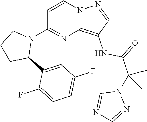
C1(N2CCCC2C2=CC(F)=CC=C2F)=NC2=C(NC(=O)C(N3C=NC=N3)(C)C)C=NN2C=C1
